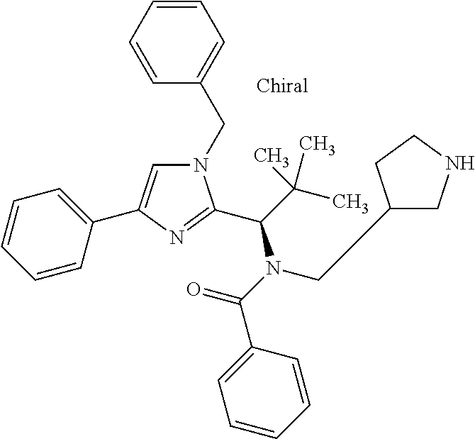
N1(CC2=CC=CC=C2)C=C(C2=CC=CC=C2)N=C1C(N(C(=O)C1=CC=CC=C1)CC1CNCC1)C(C)(C)C
